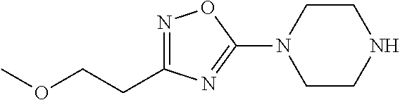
N1=C(CCOC)N=C(N2CCNCC2)O1
